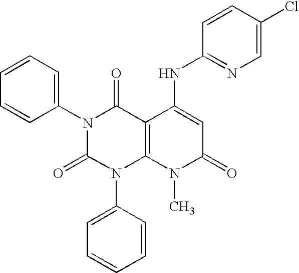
N1(C2=CC=CC=C2)C(=O)N(C2=CC=CC=C2)C2=C(C1=O)C(NC1=NC=C(Cl)C=C1)=CC(=O)N2C
